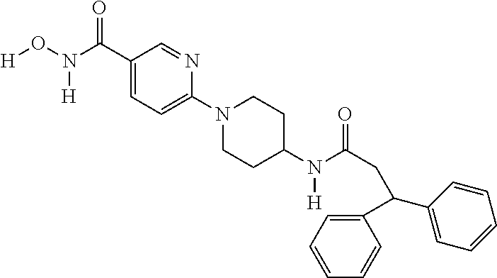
[H]ON(C(C1=CC=C(N2CCC(N(C(CC(C3=CC=CC=C3)C3=CC=CC=C3)=O)[H])CC2)N=C1)=O)[H]
